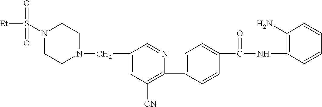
C1(C2=CC=C(C(NC3=C(N)C=CC=C3)=O)C=C2)=C([CN])C=C(CN2CCN(S([Et])(=O)=O)CC2)C=N1
